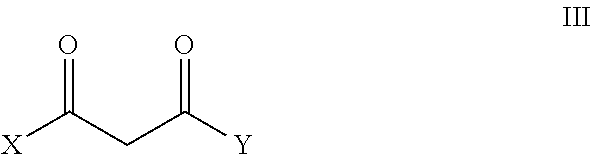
[Y]C(CC([X])=O)=O
